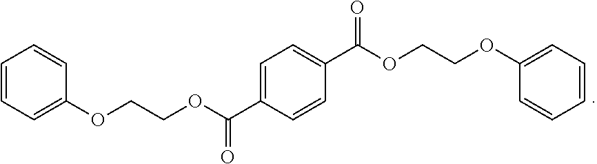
C1=CC=C(OCCOC(=O)C2=CC=C(C(OCCOC3=CC=CC=C3)=O)C=C2)C=C1
